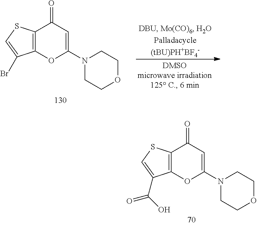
C12=C(OC(N3CCOCC3)=CC1=O)C(C(=O)O)=CS2.C12=C(OC(N3CCOCC3)=CC1=O)C(Br)=CS2
